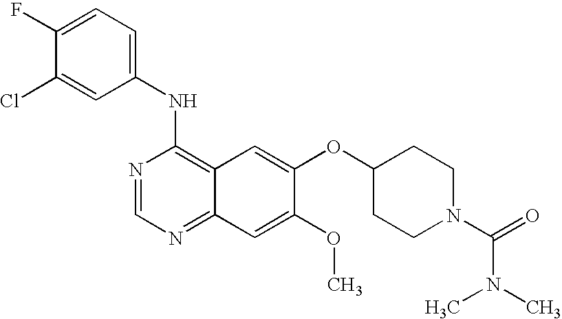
N1=CN=C2C(=C1NC1=CC=C(F)C(Cl)=C1)C=C(OC1CCN(C(=O)N(C)C)CC1)C(OC)=C2
